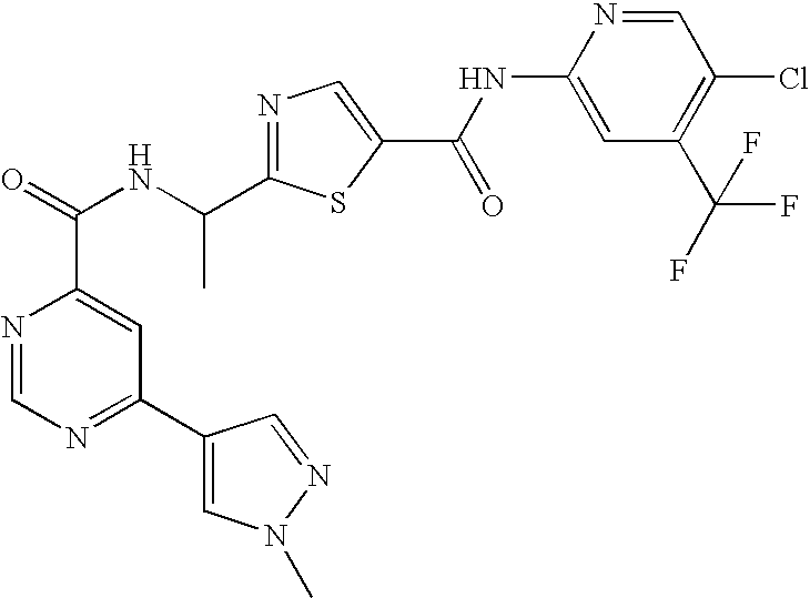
N1=C(C(NC(=O)C2=CC(C3=CN(C)N=C3)=NC=N2)C)SC(C(NC2=CC(C(F)(F)F)=C(Cl)C=N2)=O)=C1
